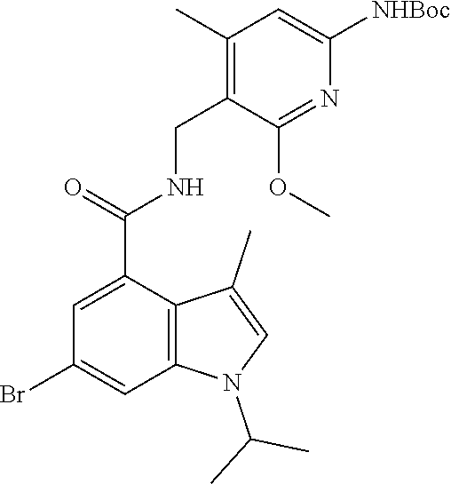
C12=C(C(C(=O)NCC3=C(C)C=C([NHBoc])N=C3OC)=CC(Br)=C1)C(C)=CN2C(C)C
